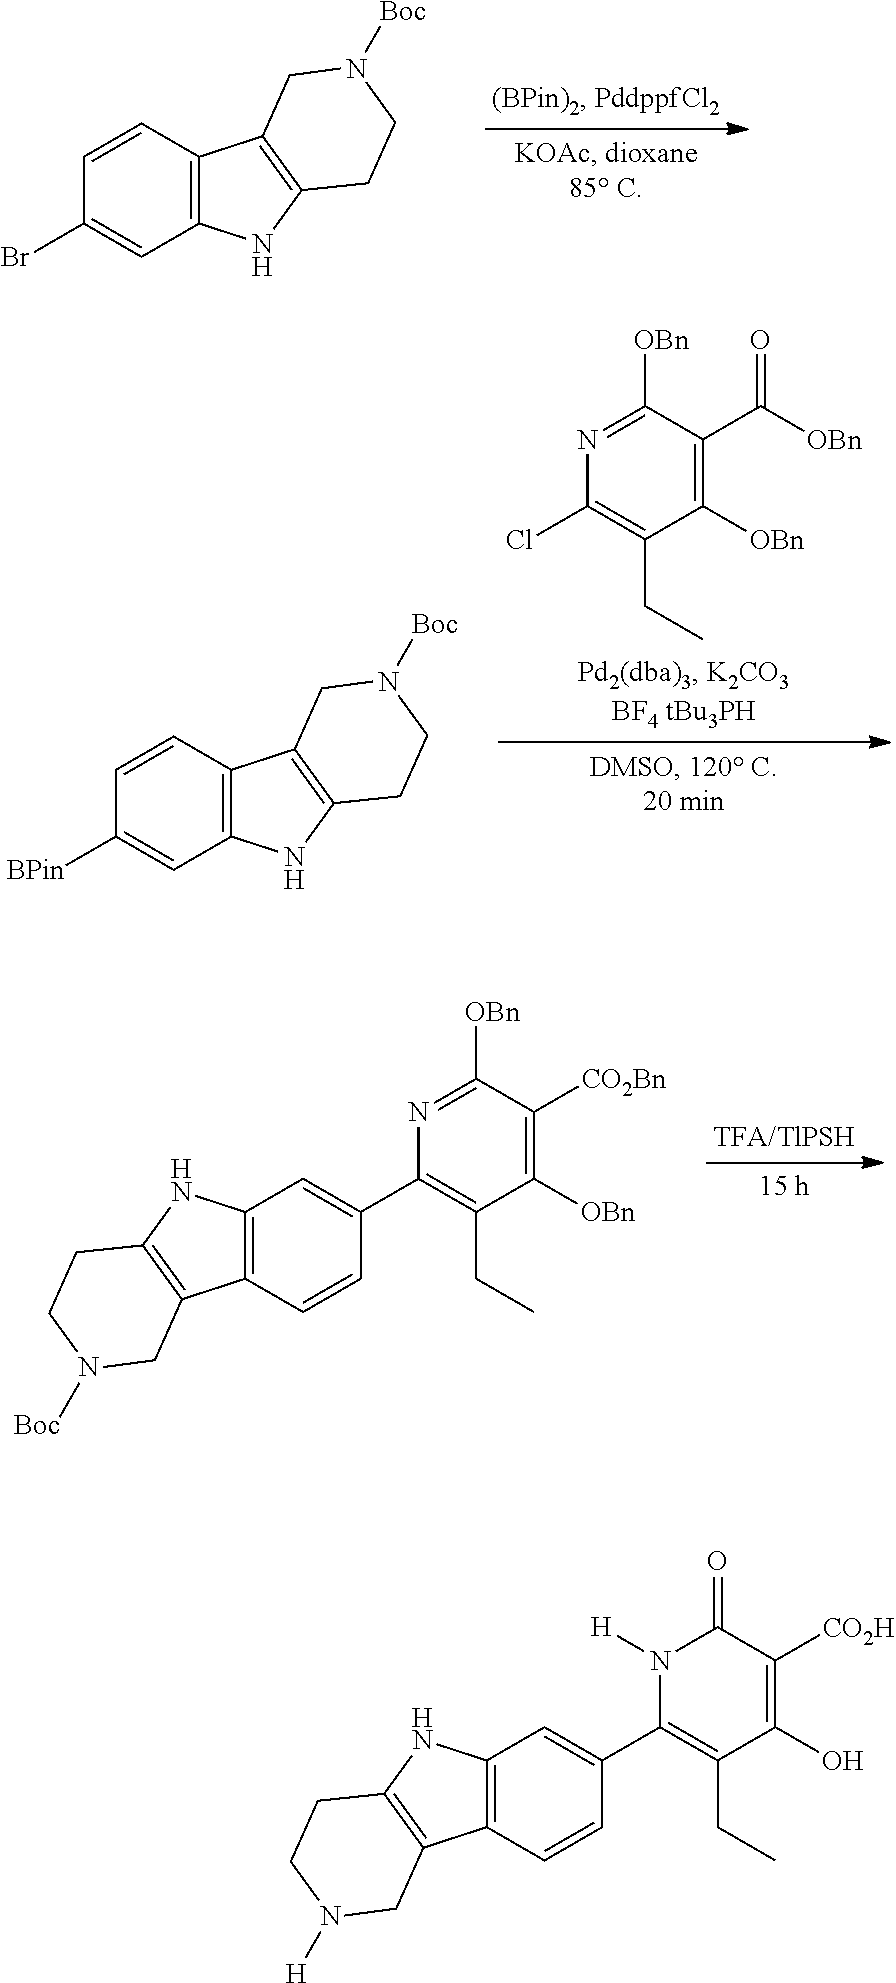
C1=CC2=C(C=C1Br)NC1=C2CN([Boc])CC1.N1=C([OBn])C(C([OBn])=O)=C([OBn])C(CC)=C1Cl.C1=CC2=C(C=C1[BPin])NC1=C2CN([Boc])CC1.C12=C(C=CC(C3=C(CC)C([OBn])=C([CO2Bn])C([OBn])=N3)=C1)C1=C(N2)CCN([Boc])C1.C12=C(C=CC(C3=C(CC)C(O)=C([CO2H])C(=O)N3[H])=C1)C1=C(N2)CCN([H])C1
